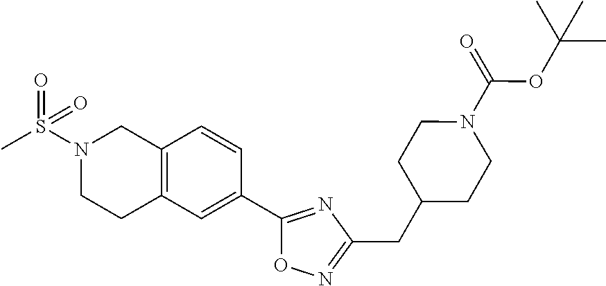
C12=C(C=C(C3=NC(CC4CCN(C(OC(C)(C)C)=O)CC4)=NO3)C=C1)CCN(S(C)(=O)=O)C2
